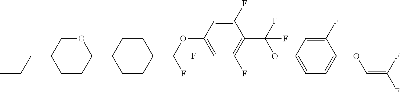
C1CC(C2CCC(C(OC3=CC(F)=C(C(F)(OC4=CC=C(OC=C(F)F)C(F)=C4)F)C(F)=C3)(F)F)CC2)OCC1CCC
